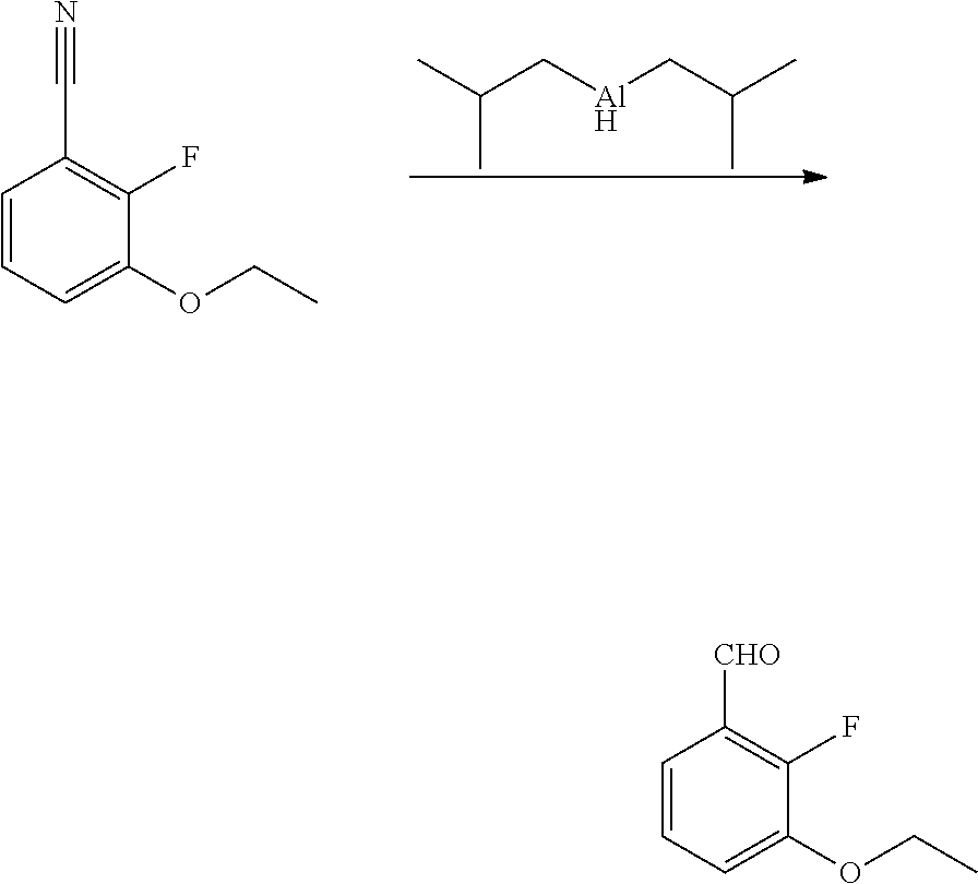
CC(C[Al]CC(C)C)C.C1=CC=C(OCC)C(F)=C1C#N.C1=CC=C(OCC)C(F)=C1[CHO]
